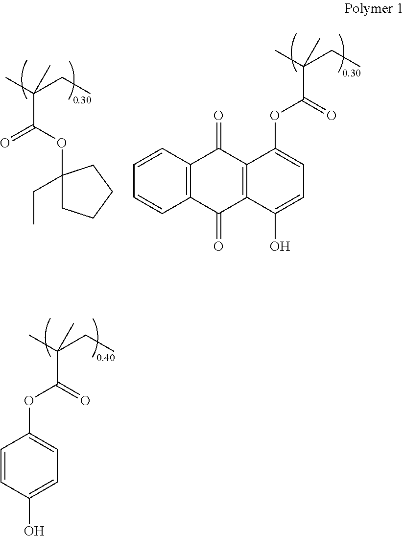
CC(CC)(C(OC1(CC)CCCC1)=O)C.CC(CC)(C(OC1=CC=C(O)C2=C1C(=O)C1=C(C=CC=C1)C2=O)=O)C.CC(CC)(C(OC1=CC=C(O)C=C1)=O)C
